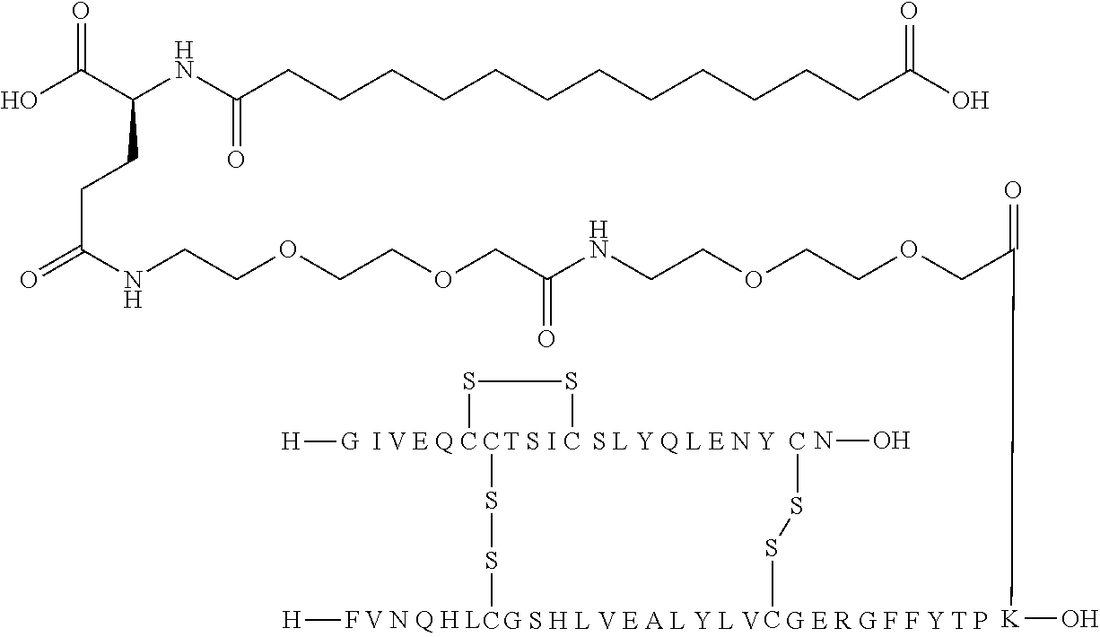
CSSC.[H][G].CSSC.[T S I].CSSC.NO.[H]F.OC(C(NC(CCCCCCCCCCCCC(O)=O)=O)CCC(=O)NCCOCCOCC(NCCOCCOCC(=O)[K]O)=O)=O
